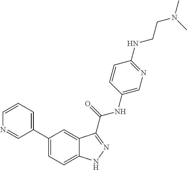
C1=CN=CC(C2=CC=C3C(=C2)C(C(NC2=CN=C(NCCN(C)C)C=C2)=O)=NN3)=C1
